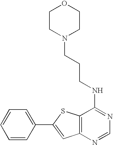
C1=C(C2=CC3=C(S2)C(NCCCN2CCOCC2)=NC=N3)C=CC=C1
